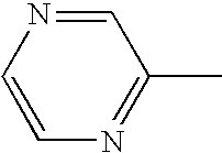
N1=C(C)C=NC=C1
